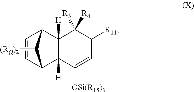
C1=CC2C3([H])C([H])(C1C2[(RQ)2])C([R3])([R4])C([R11])C=C3[OSi(R15)3]
